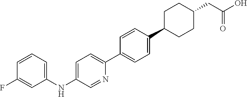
C1=CC=C(NC2=CC=C(C3=CC=C(C4CCC(CC(=O)O)CC4)C=C3)N=C2)C=C1F
